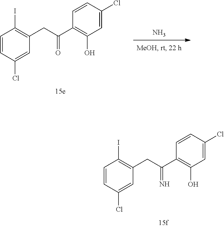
C1=CC(Cl)=CC(CC(C2=C(O)C=C(Cl)C=C2)=N)=C1I.N.C1=CC(Cl)=CC(CC(C2=C(O)C=C(Cl)C=C2)=O)=C1I
